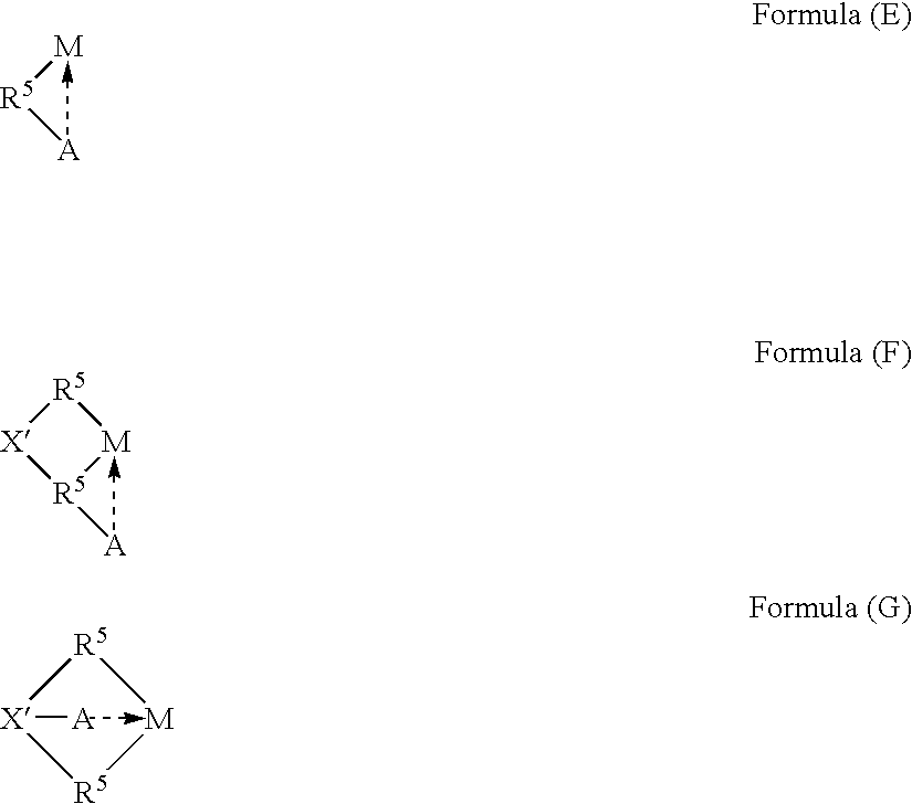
[R5]1[M][R5][X]1[A].[M]1[R5][X][R5]1[A].[A][R5][M]
